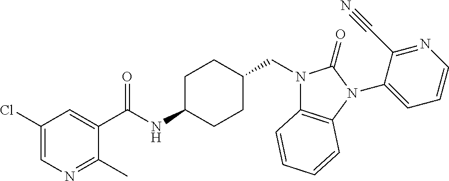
C1(Cl)=CN=C(C)C(C(NC2CCC(CN3C4=C(N(C5=CC=CN=C5C#N)C3=O)C=CC=C4)CC2)=O)=C1
